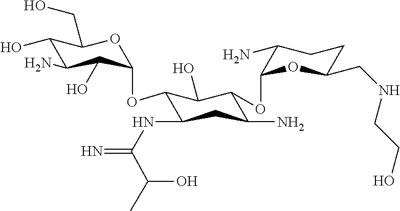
C1(O)C(N)C(O)C(OC2C(NC(=N)C(O)C)CC(N)C(OC3OC(CNCCO)CCC3N)C2O)OC1CO
